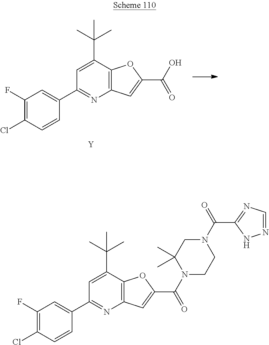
C1(C2=CC(F)=C(Cl)C=C2)=NC2=C(C(C(C)(C)C)=C1)OC(C(O)=O)=C2.[Y].C1(C2=CC(F)=C(Cl)C=C2)=NC2=C(C(C(C)(C)C)=C1)OC(C(N1CCN(C(C3=NC=NN3)=O)CC1(C)C)=O)=C2
